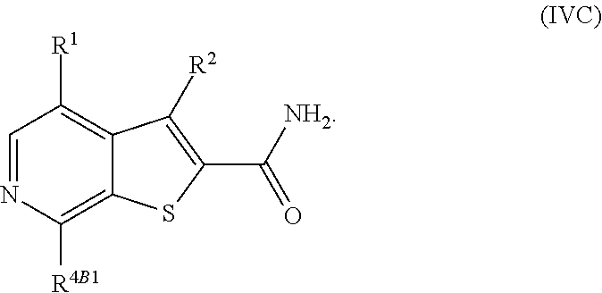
C1=NC([R4B1])=C2C(=C1[R1])C([R2])=C(C([NH2])=O)S2
